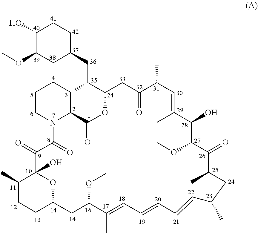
O(C)C1C(C)=CC=CC=CC(C)CC(C)C(=O)C(OC)C(O)C(C)=CC(C)C(=O)CC(C(CC2CC(OC)C(O)CC2)C)OC(=O)C2CCCCN2C(=O)C(=O)C2(O)C(C)CCC(C1)O2
